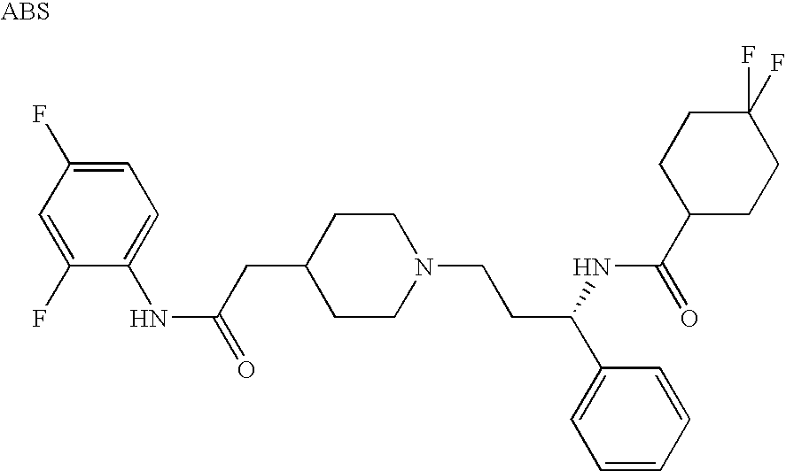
C1(NC(=O)CC2CCN(CCC(C3=CC=CC=C3)NC(C3CCC(F)(F)CC3)=O)CC2)=CC=C(F)C=C1F
